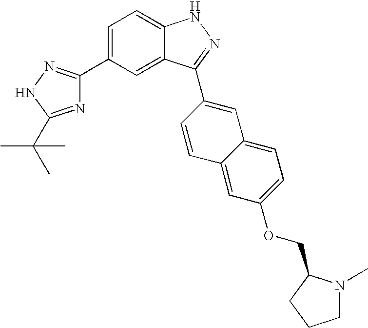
C1(C2=CC=C3C(=C2)C(C2=CC4=CC=C(OCC5N(C)CCC5)C=C4C=C2)=NN3)=NNC(C(C)(C)C)=N1
